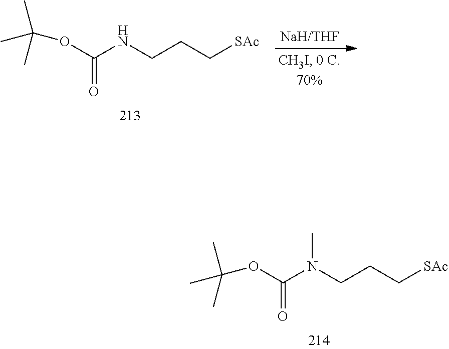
C(CN(C(=O)OC(C)(C)C)C)C[SAc].C(CNC(=O)OC(C)(C)C)C[SAc]
